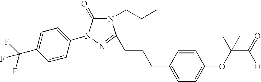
C1=CC(N2C(=O)N(CCC)C(CCCC3=CC=C(OC(C)(C(O)=O)C)C=C3)=N2)=CC=C1C(F)(F)F
